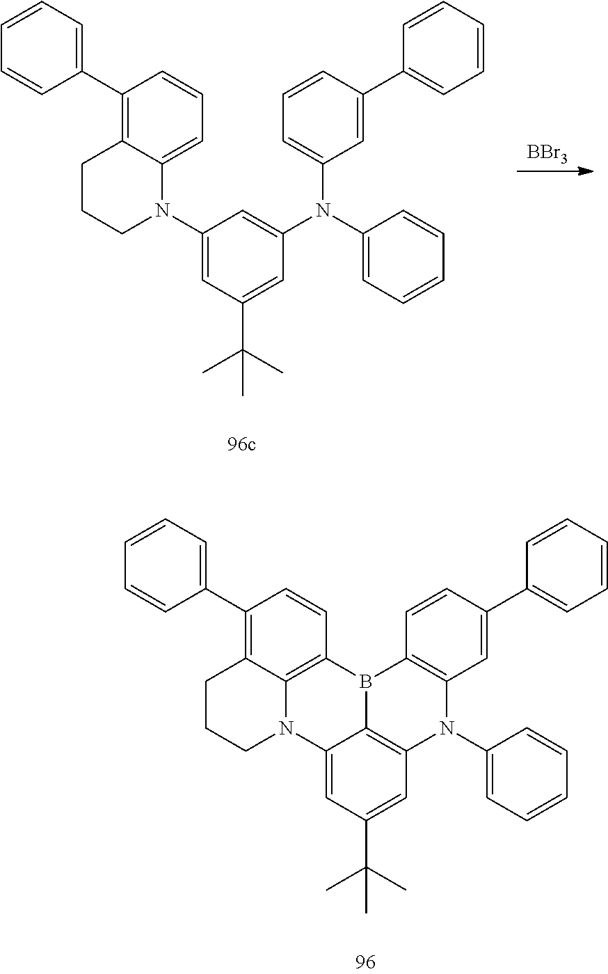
[BBr3].C1(N2C3=CC=CC(C4=CC=CC=C4)=C3CCC2)=CC(C(C)(C)C)=CC(N(C2=CC=CC(C3=CC=CC=C3)=C2)C2=CC=CC=C2)=C1.C12=CC(C(C)(C)C)=CC3=C1B(C1=C4N2CCCC4=C(C2=CC=CC=C2)C=C1)C1=C(N3C2=CC=CC=C2)C=C(C2=CC=CC=C2)C=C1
